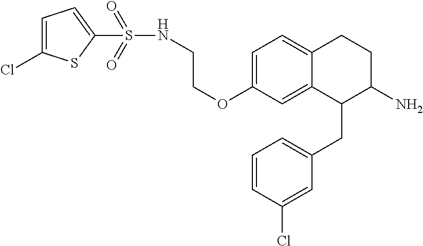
C1=C(OCCNS(=O)(=O)C2=CC=C(Cl)S2)C=C2C(=C1)CCC(N)C2CC1=CC=CC(Cl)=C1
